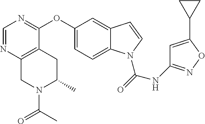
C1=NC2=C(C(OC3=CC=C4C(=C3)C=CN4C(=O)NC3=NOC(C4CC4)=C3)=N1)CC(C)N(C(C)=O)C2
